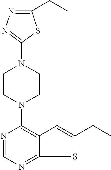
C12=C(N3CCN(C4=NN=C(CC)S4)CC3)N=CN=C1SC(CC)=C2
